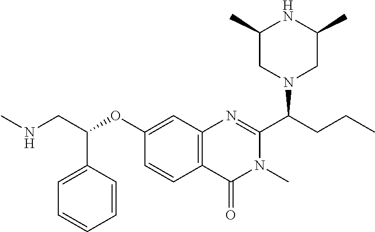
C1(OC(CNC)C2=CC=CC=C2)=CC2=C(C=C1)C(=O)N(C)C(C(CCC)N1CC(C)NC(C)C1)=N2
